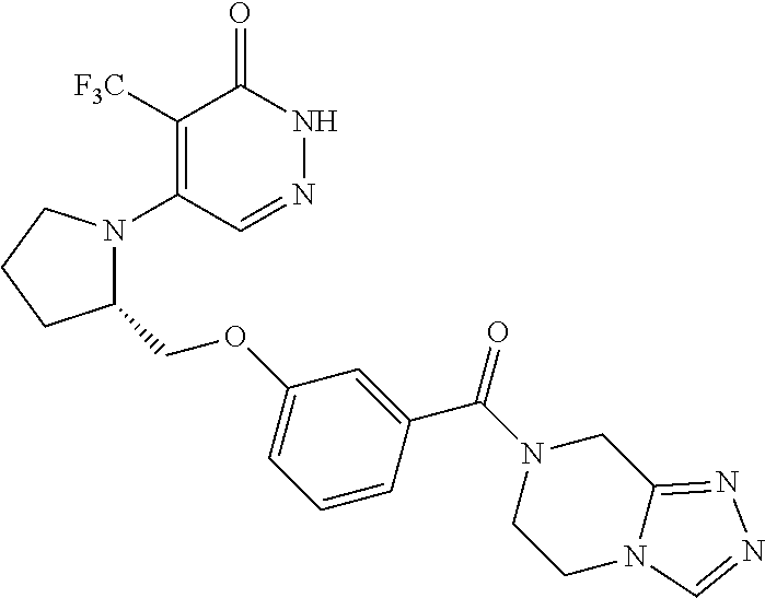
C1([F3C])=C(N2C(COC3=CC=CC(C(N4CC5=NN=CN5CC4)=O)=C3)CCC2)C=NNC1=O
